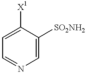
C1=C([SO2NH2])C([X1])=CC=N1
